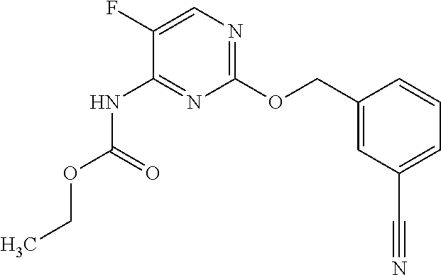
N(C1=NC(OCC2=CC(C#N)=CC=C2)=NC=C1F)C(OCC)=O
